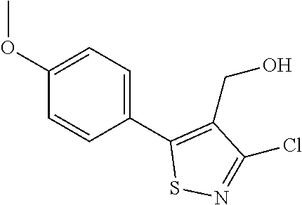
C1=CC(C2=C(CO)C(Cl)=NS2)=CC=C1OC
